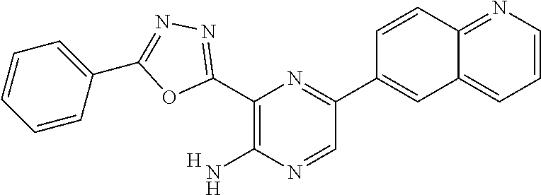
C1=CN=C2C(=C1)C=C(C1=NC(C3=NN=C(C4=CC=CC=C4)O3)=C(N)N=C1)C=C2.[H]
